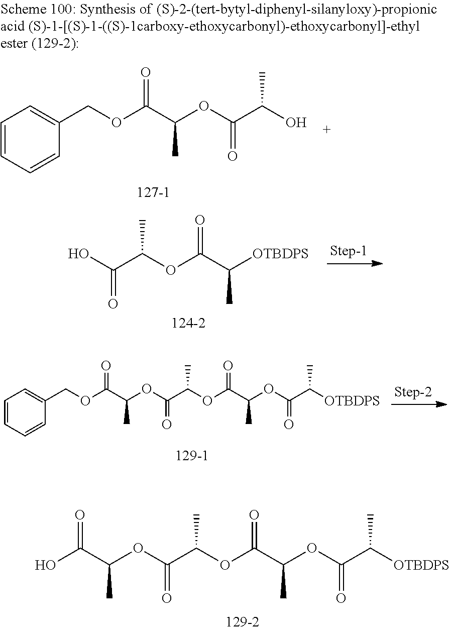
C1=CC=CC(COC(C(OC(=O)C(O)C)C)=O)=C1.OC(C(OC(C([OTBDPS])C)=O)C)=O.C1=CC=CC(COC(C(OC(C(OC(C(OC(=O)C([OTBDPS])C)C)=O)C)=O)C)=O)=C1.C(C(OC(C(OC(C(OC(C([OTBDPS])C)=O)C)=O)C)=O)C)(=O)O
